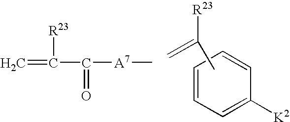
C1=CC=CC([K2])=C1.CC([R23])=C.C=C(C([A7]C)=O)[R23]
